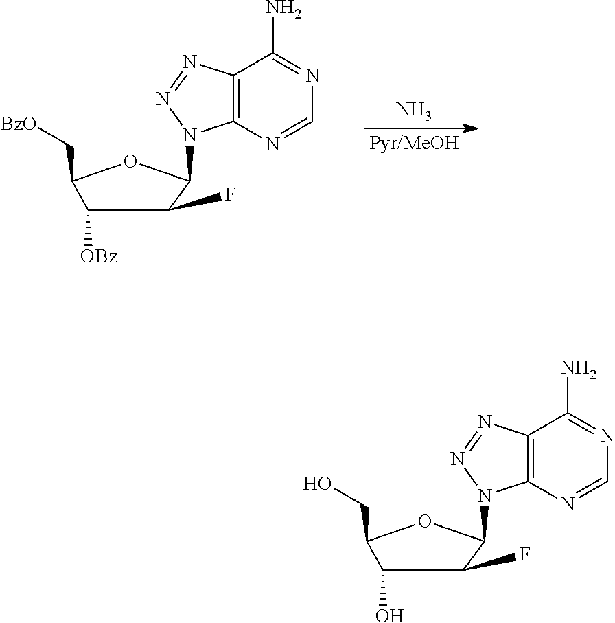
[Pyr/MeOH].C1([OBz])C(C[BzO])OC(N2C3=C(C(N)=NC=N3)N=N2)C1F.N.C1(O)C(CO)OC(N2C3=C(C(N)=NC=N3)N=N2)C1F
